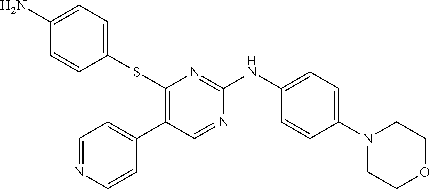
S(C1=C(C2=CC=NC=C2)C=NC(NC2=CC=C(N3CCOCC3)C=C2)=N1)C1=CC=C(N)C=C1
